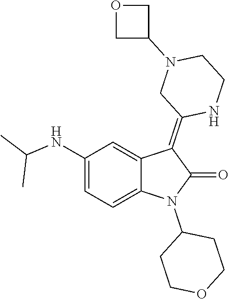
N(C1=CC=C2C(=C1)C(=C1NCCN(C3COC3)C1)C(=O)N2C1CCOCC1)C(C)C
